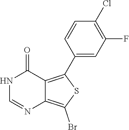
N1C=NC2=C(Br)SC(C3=CC(F)=C(Cl)C=C3)=C2C1=O
